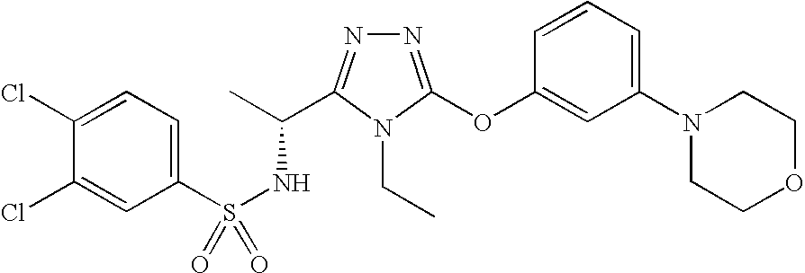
N1=C(OC2=CC(N3CCOCC3)=CC=C2)N(CC)C(C(C)NS(=O)(C2=CC=C(Cl)C(Cl)=C2)=O)=N1
